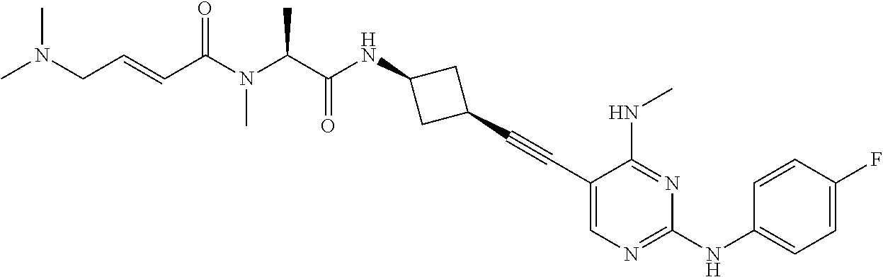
C1(C#CC2CC(NC(C(N(C(C=CCN(C)C)=O)C)C)=O)C2)=CN=C(NC2=CC=C(F)C=C2)N=C1NC
